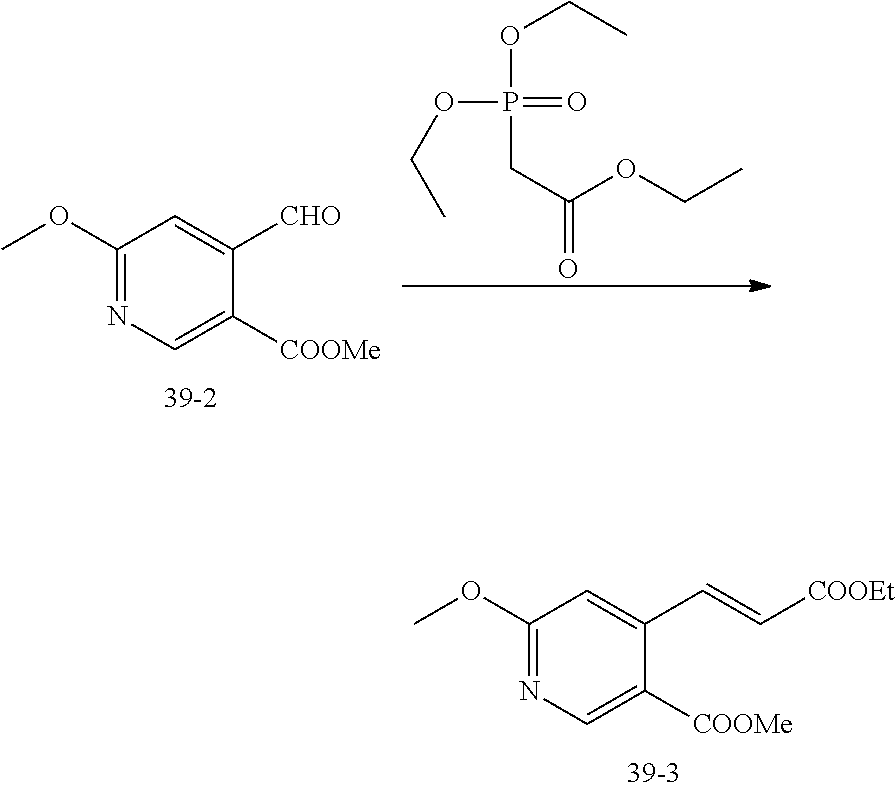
C1(OC)=NC=C([COOMe])C(C=C[COOEt])=C1.C1(OC)=NC=C([COOMe])C([CHO])=C1.O(CC)P(OCC)(=O)CC(OCC)=O
